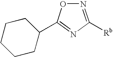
N1=C([Rb])N=C(C2CCCCC2)O1
